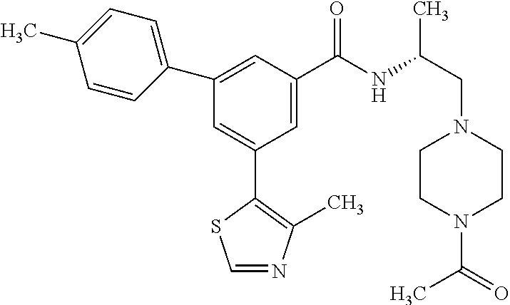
C1=NC(C)=C(C2=CC(C3=CC=C(C)C=C3)=CC(C(NC(CN3CCN(C(=O)C)CC3)C)=O)=C2)S1
